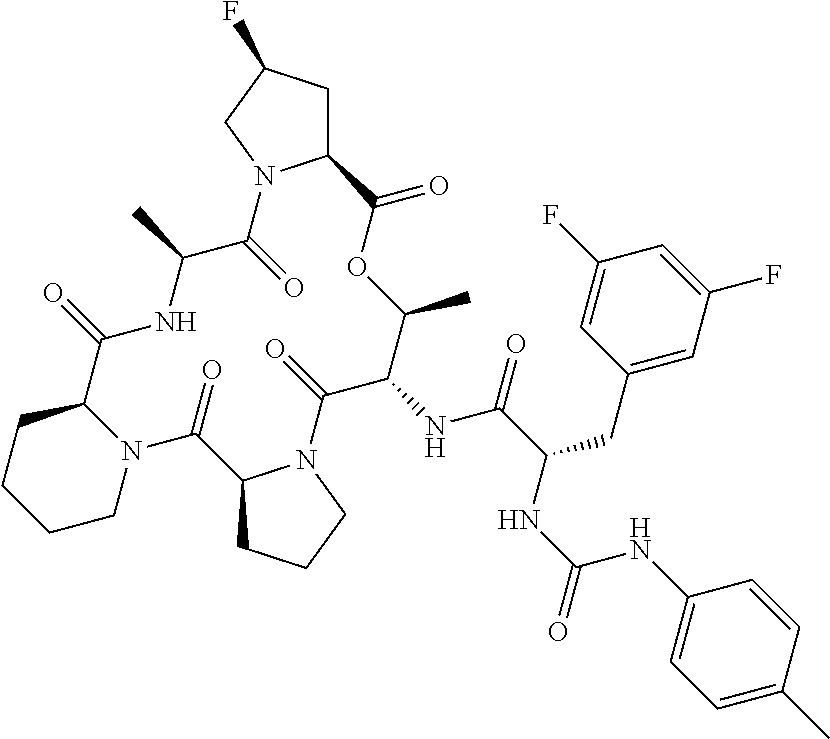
C12CC(F)CN1C(=O)C(C)NC(=O)C1CCCCN1C(=O)C1CCCN1C(=O)C(NC(=O)C(CC1=CC(F)=CC(F)=C1)NC(=O)NC1=CC=C(C)C=C1)C(C)OC2=O
